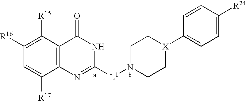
C1([R15])=C([R16])C=C([R17])C2=C1C(=O)NC([L1]N1CC[X](C3=CC=C([R24])C=C3)CC1)=N2
